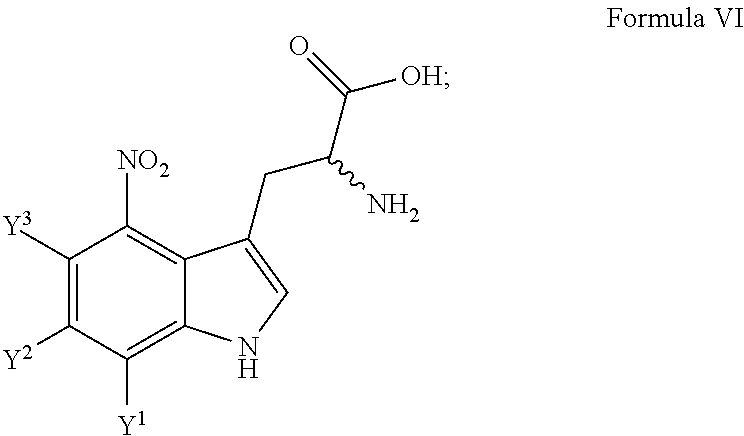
C1([Y3])=C([Y2])C([Y1])=C2C(=C1[NO2])C(CC(C([OH])=O)N)=CN2
